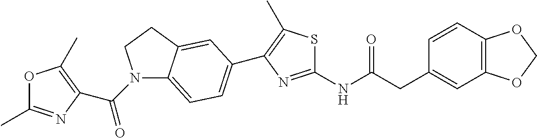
C1=CC2=C(C=C1CC(NC1=NC(C3=CC=C4N(C(=O)C5=C(C)OC(C)=N5)CCC4=C3)=C(C)S1)=O)OCO2
